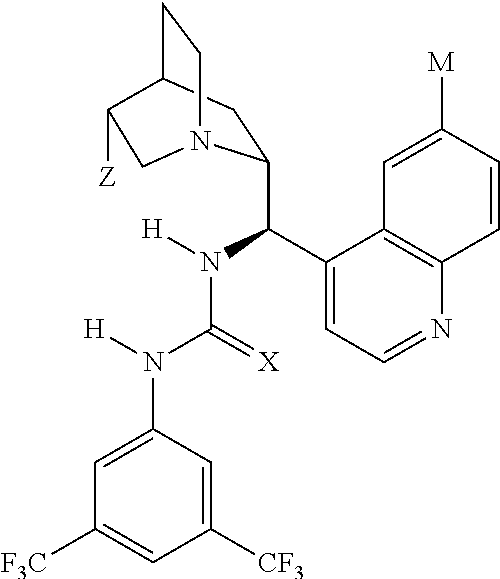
C1=CC2=C(C=C1[M])C(C(N([H])C(N([H])C1=CC([F3C])=CC([CF3])=C1)=[X])C1CC3CCN1CC3[Z])=CC=N2
